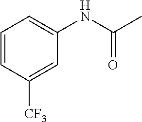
C1=CC([CF3])=CC(NC(=O)C)=C1
